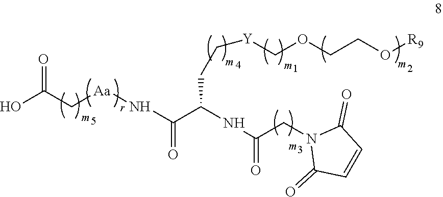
N(C(C(NC(=O)CN1C(=O)C=CC1=O)CC[Y]COCCO[R9])=O)[Aa]CC(O)=O
